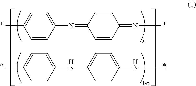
C1=CC(=NC)C=CC1=NC1=CC=C(C)C=C1.C1=CC(NC)=CC=C1NC1=CC=C(C)C=C1
